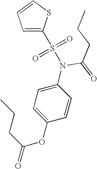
C1=C(S(=O)(=O)N(C2=CC=C(OC(=O)CCC)C=C2)C(=O)CCC)SC=C1
